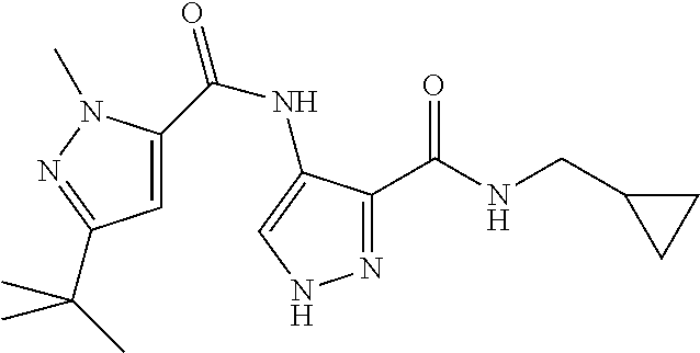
C(NC1=CNN=C1C(NCC1CC1)=O)(=O)C1=CC(C(C)(C)C)=NN1C
